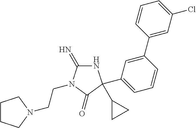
N1C(=N)N(CCN2CCCC2)C(=O)C1(C1CC1)C1=CC=CC(C2=CC(Cl)=CC=C2)=C1
